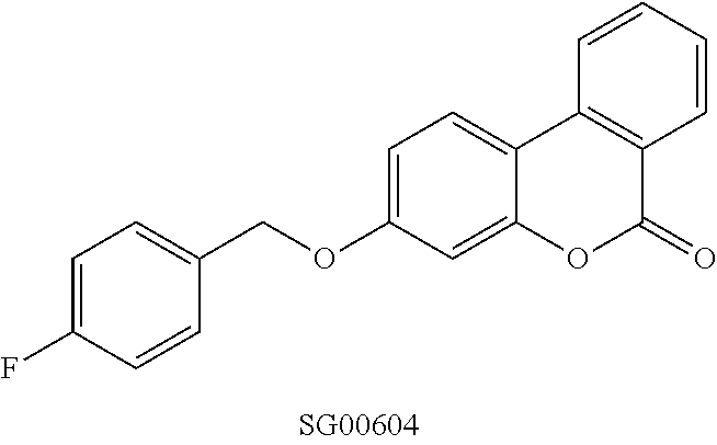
O(C1=CC=C2C(=C1)OC(=O)C1=C2C=CC=C1)CC1=CC=C(F)C=C1
